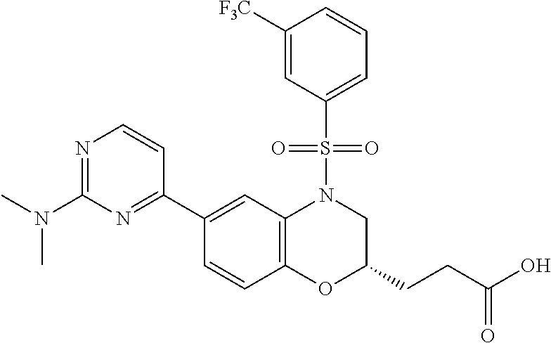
C1(C2=NC(N(C)C)=NC=C2)=CC2=C(C=C1)OC(CCC(O)=O)CN2S(C1=CC=CC([F3C])=C1)(=O)=O
